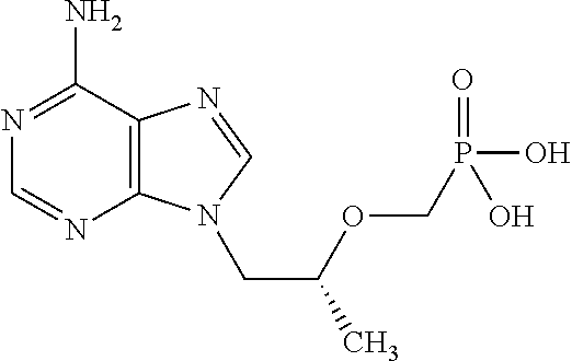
C12=C(C(N)=NC=N1)N=CN2CC(OCP(O)(O)=O)C
